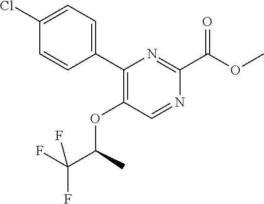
C1(C2=CC=C(Cl)C=C2)=C(OC(C(F)(F)F)C)C=NC(C(OC)=O)=N1
